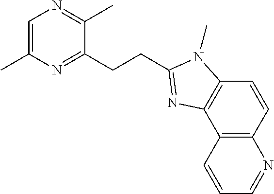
CC1=CN=C(C)C(CCC2=NC3=C(C=CC4=C3C=CC=N4)N2C)=N1
